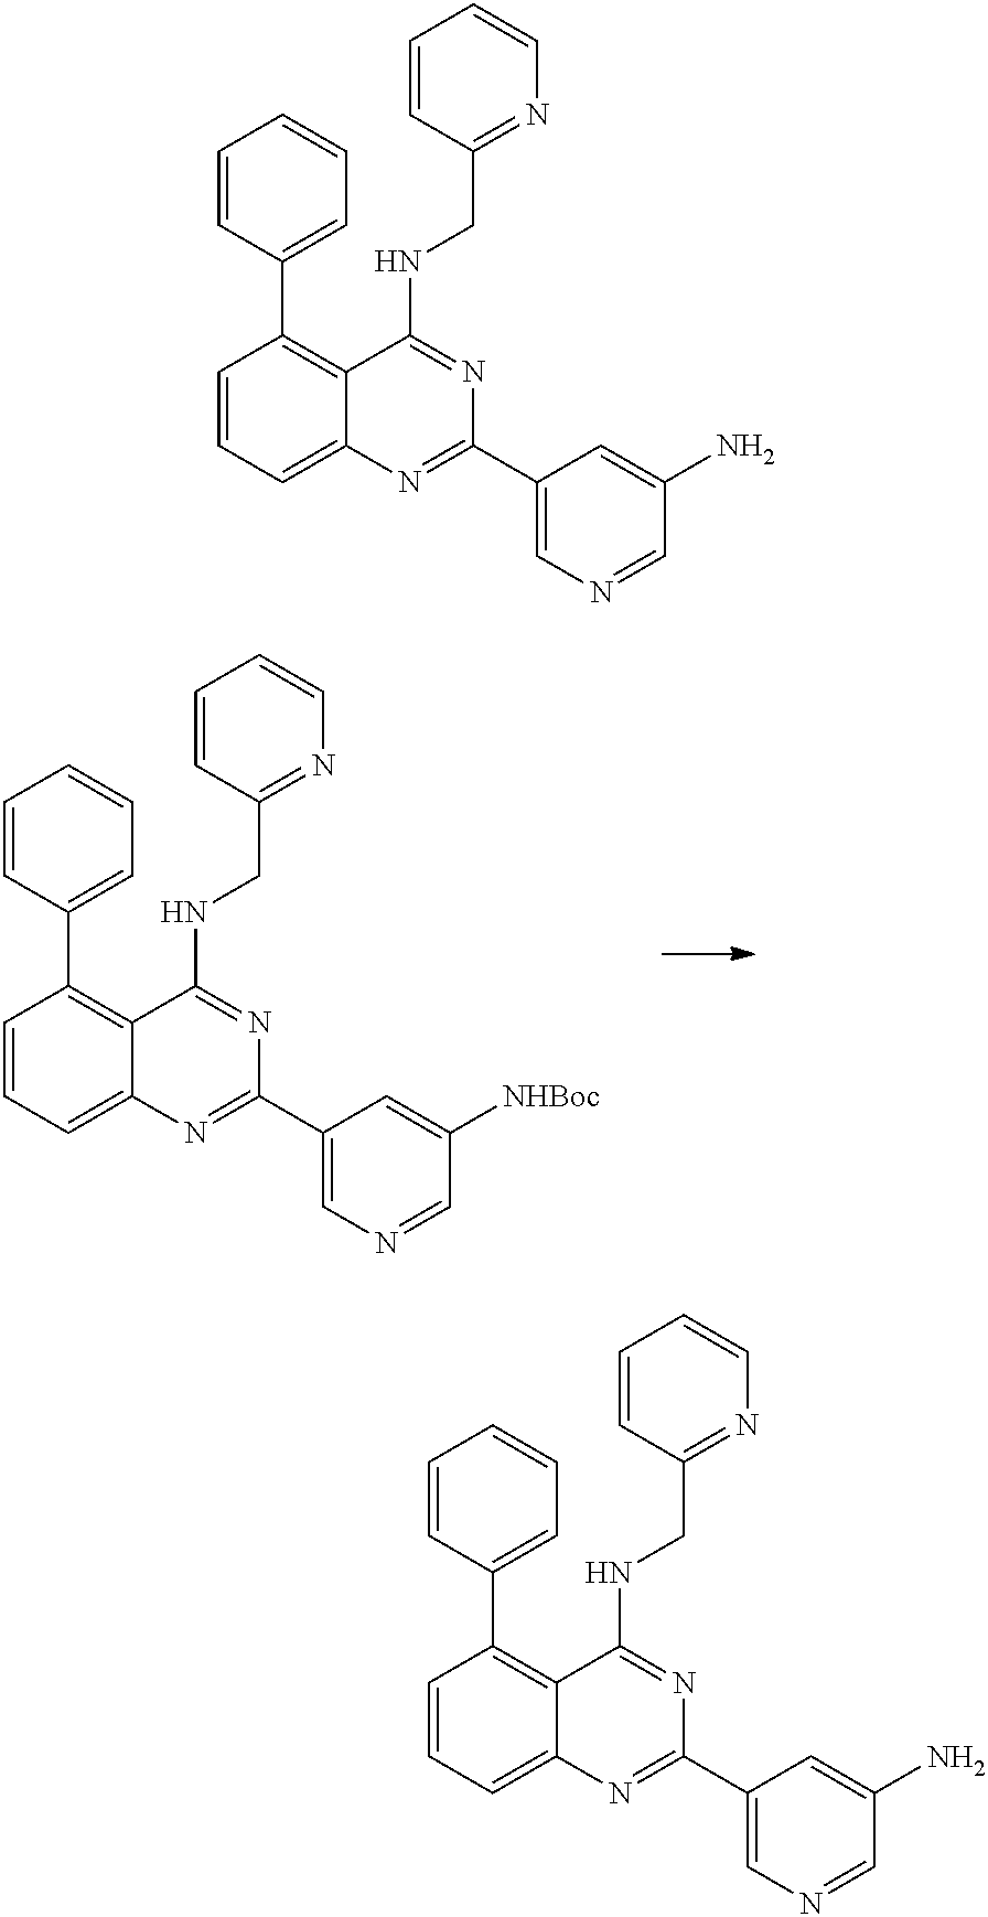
C1=CC(C2=C3C(=CC=C2)N=C(C2=CN=CC([NHBoc])=C2)N=C3NCC2=NC=CC=C2)=CC=C1.C1=CC(C2=C3C(=CC=C2)N=C(C2=CN=CC(N)=C2)N=C3NCC2=NC=CC=C2)=CC=C1.C1=CC(C2=C3C(=CC=C2)N=C(C2=CN=CC(N)=C2)N=C3NCC2=NC=CC=C2)=CC=C1
